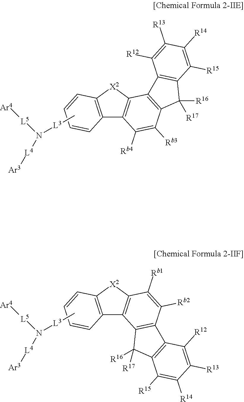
C[L3]N([L4][Ar3])[L5][Ar4].C12=C([X2]C3=C1C([Rb4])=C([Rb3])C1=C3C3=C(C1([R16])[R17])C([R15])=C([R14])C([R13])=C3[R12])C=CC=C2.C[L3]N([L4][Ar3])[L5][Ar4].C12=C([X2]C3=C1C1=C(C([Rb2])=C3[Rb1])C3=C(C1([R16])[R17])C([R15])=C([R14])C([R13])=C3[R12])C=CC=C2
